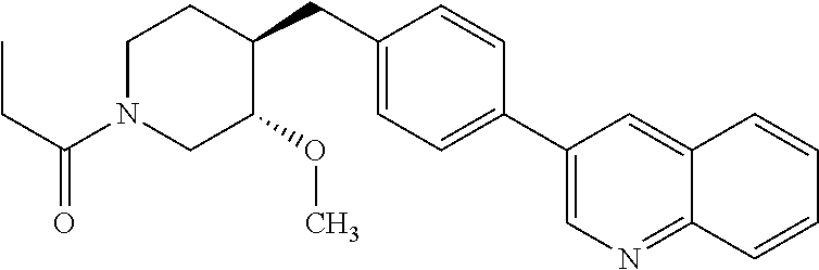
C1(CC2CCN(C(CC)=O)CC2OC)=CC=C(C2=CN=C3C(=C2)C=CC=C3)C=C1
